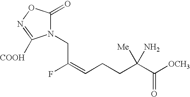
C(C(=CCCC(C([OCH3])=O)([Me])N)F)N1C(=O)ON=C1[COOH]
